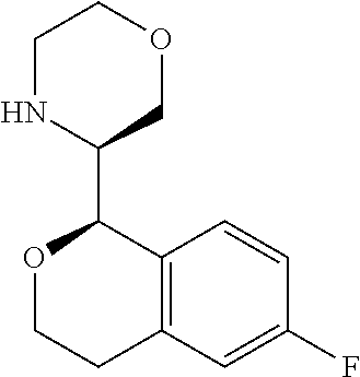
O1CCC2=C(C1C1NCCOC1)C=CC(F)=C2
